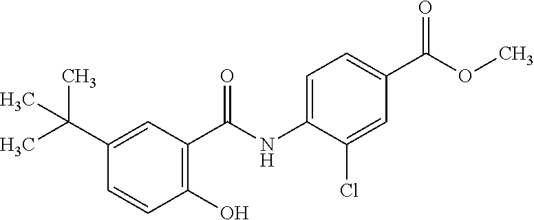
C1=C(C(C)(C)C)C=CC(O)=C1C(NC1=CC=C(C(OC)=O)C=C1Cl)=O
